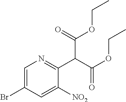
C1=C(Br)C=C([NO2])C(C(C(=O)OCC)C(OCC)=O)=N1
